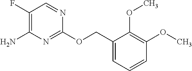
C1=CC=C(COC2=NC(N)=C(F)C=N2)C(OC)=C1OC
